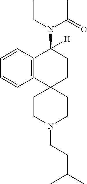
C12=C(C=CC=C1)C(N(C(C)=O)CC)([H])CCC21CCN(CCC(C)C)CC1
